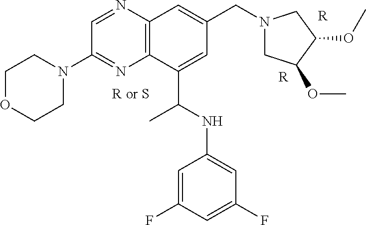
C1OCCN(C2=NC3=C(N=C2)C=C(CN2CC(OC)C(OC)C2)C=C3C(NC2=CC(F)=CC(F)=C2)C)C1.[R].[R]
